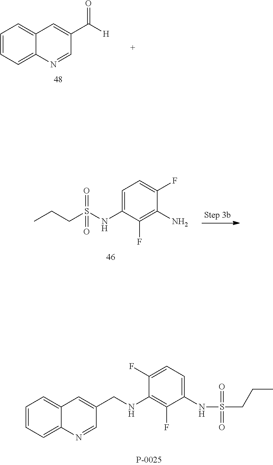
C1=CC=C2C(=C1)C=C(C([H])=O)C=N2.C(S(NC1=CC=C(F)C(N)=C1F)(=O)=O)CC.C1=CC=C2C(=C1)C=C(CNC1=C(F)C(NS(=O)(=O)CCC)=CC=C1F)C=N2
